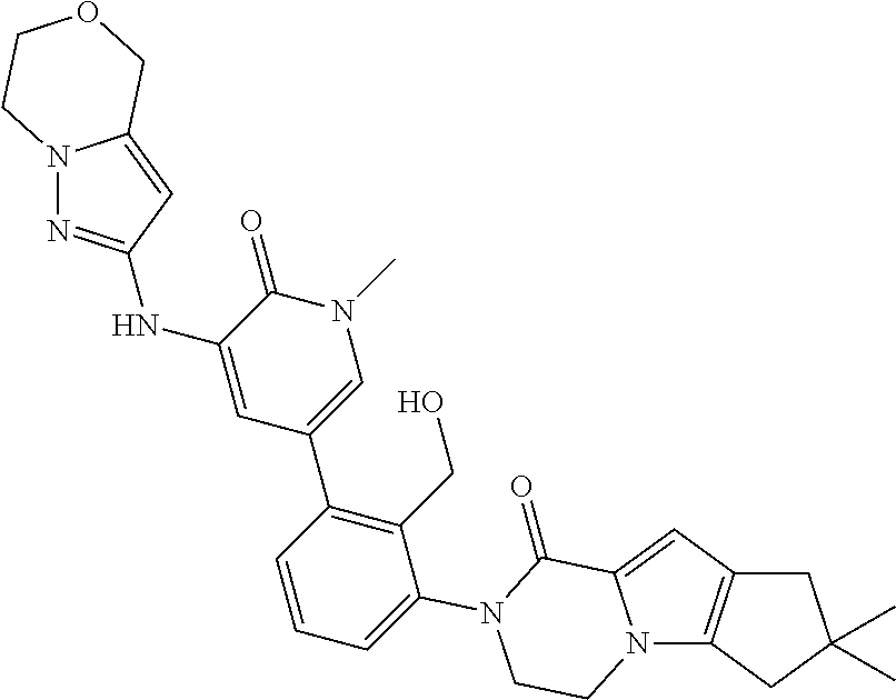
N12C3=C(C=C1C(=O)N(C1=CC=CC(C4=CN(C)C(=O)C(NC5=NN6C(=C5)COCC6)=C4)=C1CO)CC2)CC(C)(C)C3
